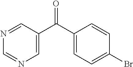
C1(C(C2=CN=CN=C2)=O)=CC=C(Br)C=C1
